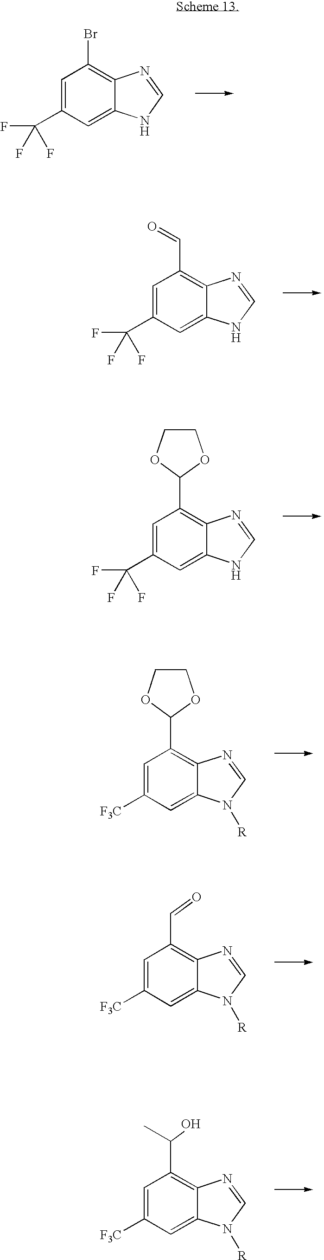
C1(C2=C3C(=CC([F3C])=C2)N([R])C=N3)OCCO1.C(C1=C2C(=CC([F3C])=C1)N([R])C=N2)=O.C(C1=C2C(=CC([F3C])=C1)N([R])C=N2)(O)C.C1(C2=C3C(=CC(C(F)(F)F)=C2)NC=N3)OCCO1.C(C1=C2C(=CC(C(F)(F)F)=C1)NC=N2)=O.BrC1=C2C(=CC(C(F)(F)F)=C1)NC=N2
